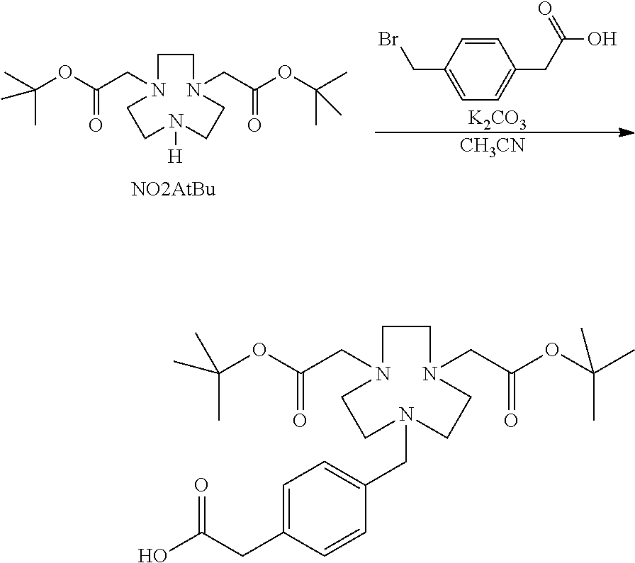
C1=CC(CBr)=CC=C1CC(O)=O.[K2CO3].[CH3CN].N1(CC(OC(C)(C)C)=O)CCN([H])CCN(CC(OC(C)(C)C)=O)CC1.N1(CC(OC(C)(C)C)=O)CCN(CC2=CC=C(CC(=O)O)C=C2)CCN(CC(OC(C)(C)C)=O)CC1
